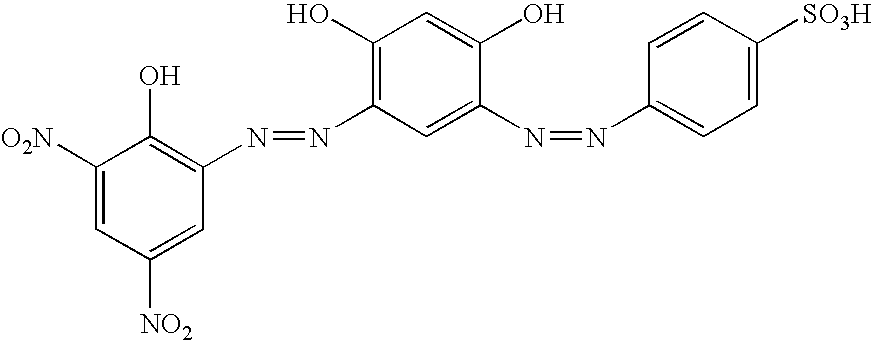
C1([O2N])=CC([NO2])=CC(N=NC2=C(O)C=C(O)C(N=NC3=CC=C([SO3H])C=C3)=C2)=C1O
